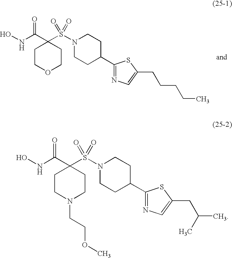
C1(C(NO)=O)(S(N2CCC(C3=NC=C(CC(C)C)S3)CC2)(=O)=O)CCN(CCOC)CC1.C1(C(NO)=O)(S(N2CCC(C3=NC=C(CCCCC)S3)CC2)(=O)=O)CCOCC1
